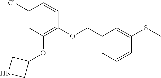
C1(OCC2=CC=CC(SC)=C2)=C(OC2CNC2)C=C(Cl)C=C1
